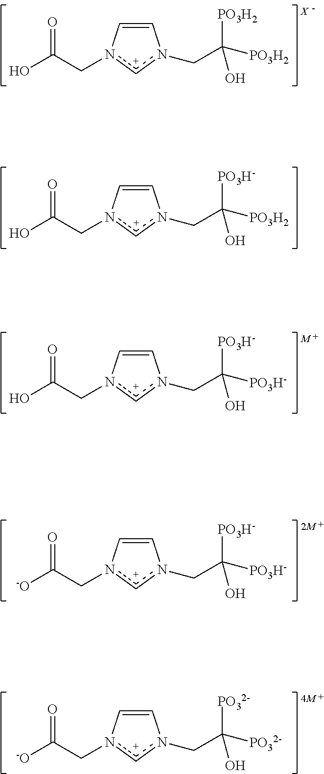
C1=Cn(CC(O)=O)[c+]n1CC([PO3H2])([PO3H2])O.C1=Cn(CC(O)=O)cn1CC([PO3H2])([PO3H-])O.C1=Cn(CC(O)=O)cn1CC([PO3H-])([PO3H-])O.C1=Cn(CC([-O])=O)cn1CC([PO3H-])([PO3H-])O.C1=Cn(CC([-O])=O)cn1CC([PO32-])([PO32-])O
